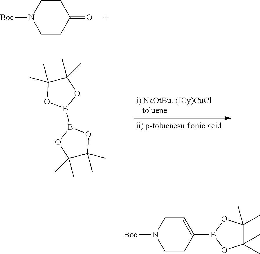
C1CC(=O)CCN1[Boc].B1(B2OC(C)(C)C(C)(C)O2)OC(C)(C)C(C)(C)O1.C1CC(B2OC(C)(C)C(C)(C)O2)=CCN1[Boc]
